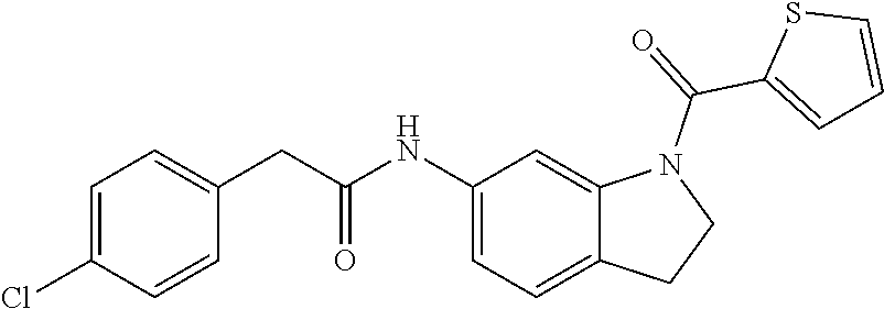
C1=C(Cl)C=CC(CC(NC2=CC=C3C(=C2)N(C(=O)C2=CC=CS2)CC3)=O)=C1
